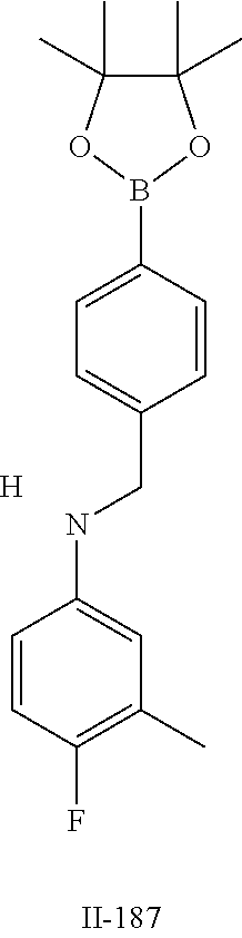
C1(C)(C)C(C)(C)OB(C2=CC=C(CNC3=CC(C)=C(F)C=C3)C=C2)O1.[H]
